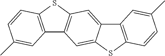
C12=C(SC3=C1C=C1C(=C3)C3=C(S1)C=CC(C)=C3)C=CC(C)=C2
